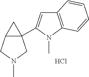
C12=C(N(C)C(C34C(CN(C)C3)C4)=C1)C=CC=C2.Cl
